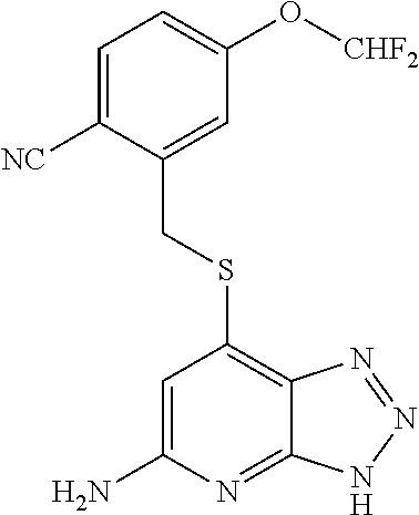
C1=C(N)N=C2C(=C1SCC1=CC(O[CHF2])=CC=C1[NC])N=NN2
